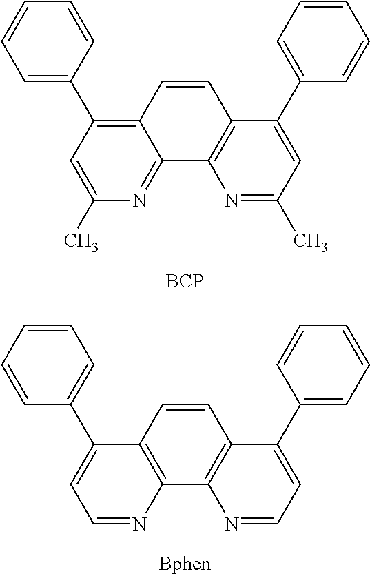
C1=CC=C(C2=C3C(=NC(C)=C2)C2=C(C=C3)C(C3=CC=CC=C3)=CC(C)=N2)C=C1.[BCP].C1=CC=C(C2=CC=NC3=C2C=CC2=C3N=CC=C2C2=CC=CC=C2)C=C1
